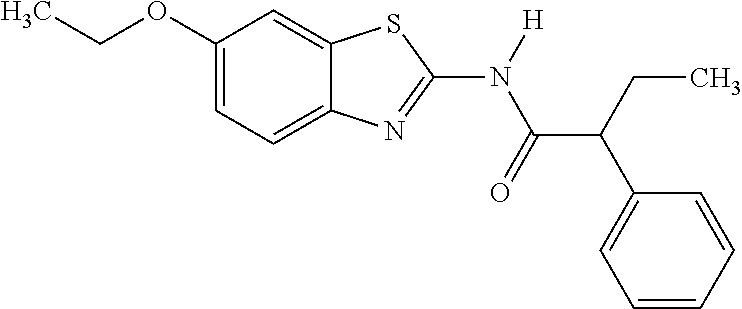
C1(OCC)=CC=C2C(=C1)SC(N([H])C(=O)C(CC)C1=CC=CC=C1)=N2
